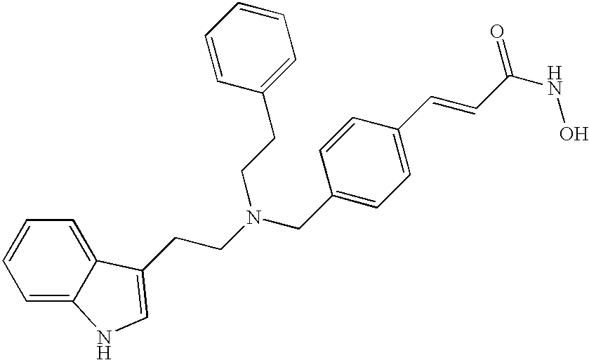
C(N(CC1=CC=C(C=CC(NO)=O)C=C1)CCC1=CC=CC=C1)CC1=CNC2=CC=CC=C21
